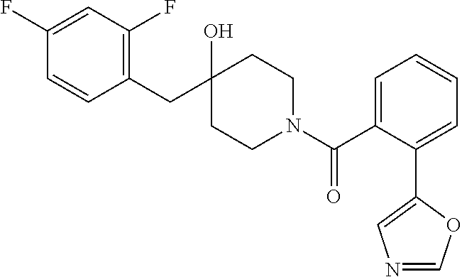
C1(CC2(O)CCN(C(C3=CC=CC=C3C3=CN=CO3)=O)CC2)=C(F)C=C(F)C=C1
